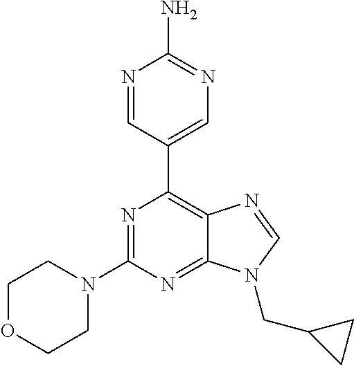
N1=CC(C2=C3C(=NC(N4CCOCC4)=N2)N(CC2CC2)C=N3)=CN=C1N
